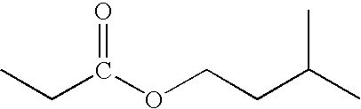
CCC(OCCC(C)C)=O
